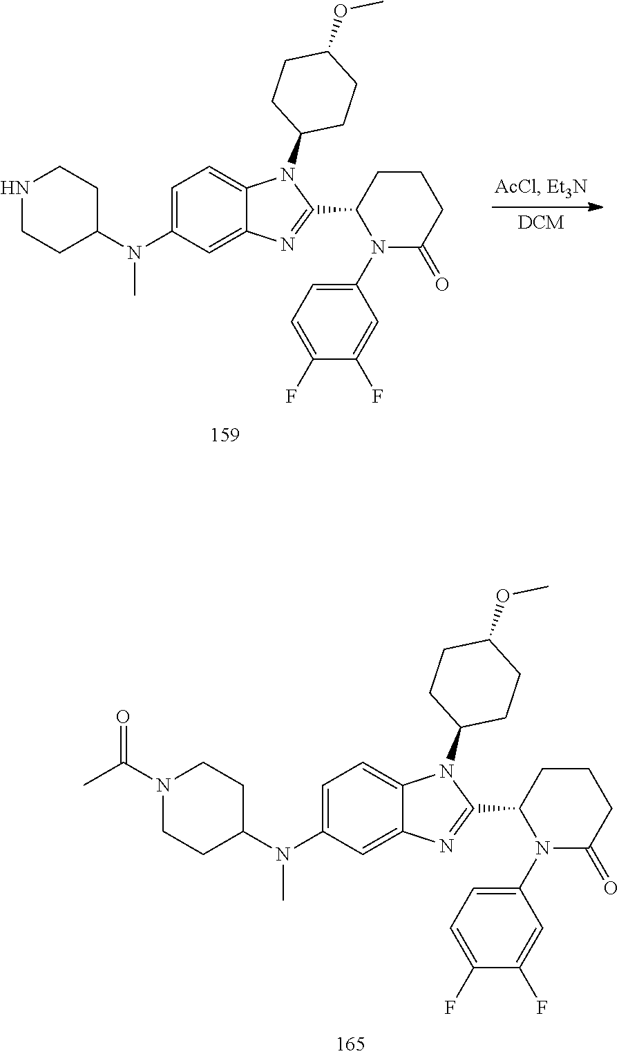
C1=C(N(C)C2CCNCC2)C=C2C(=C1)N(C1CCC(OC)CC1)C(C1N(C3=CC=C(F)C(F)=C3)C(=O)CCC1)=N2.C1=C(N(C)C2CCN(C(C)=O)CC2)C=C2C(=C1)N(C1CCC(OC)CC1)C(C1N(C3=CC=C(F)C(F)=C3)C(=O)CCC1)=N2
